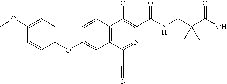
C1=CC2=C(C=C1OC1=CC=C(OC)C=C1)C(C#N)=NC(C(NCC(C(O)=O)(C)C)=O)=C2O
